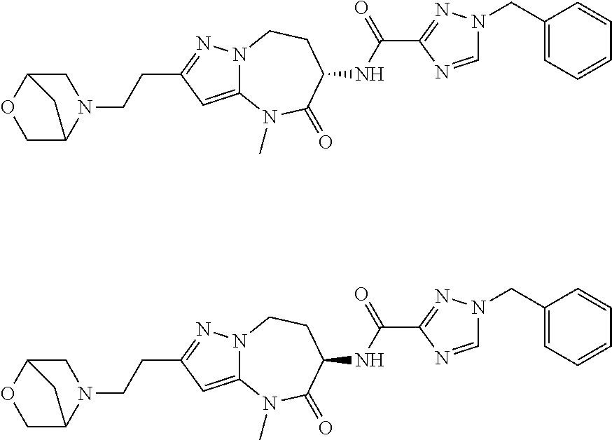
C12=CC(CCN3CC4OCC3C4)=NN1CCC(NC(C1=NN(CC3=CC=CC=C3)C=N1)=O)C(=O)N2C.C12=CC(CCN3CC4OCC3C4)=NN1CCC(NC(C1=NN(CC3=CC=CC=C3)C=N1)=O)C(=O)N2C
